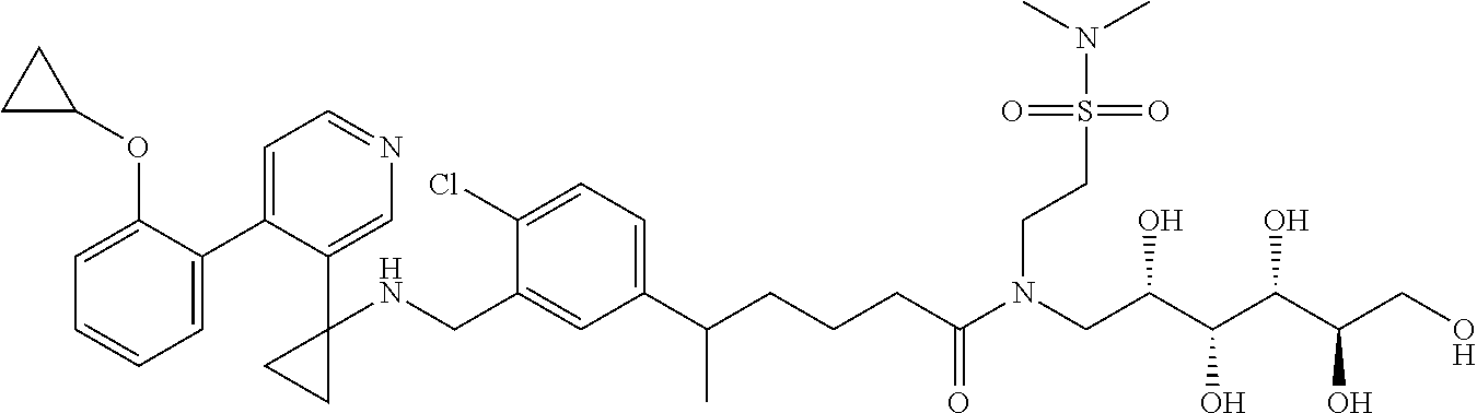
C1(C2=CC=NC=C2C2(NCC3=CC(C(CCCC(N(CC(C(C(C(CO)O)O)O)O)CCS(=O)(=O)N(C)C)=O)C)=CC=C3Cl)CC2)=CC=CC=C1OC1CC1
